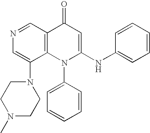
N1=CC2=C(C(N3CCN(C)CC3)=C1)N(C1=CC=CC=C1)C(NC1=CC=CC=C1)=CC2=O
